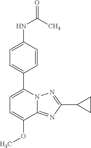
C1=C(OC)C2=NC(C3CC3)=NN2C(C2=CC=C(NC(C)=O)C=C2)=C1
